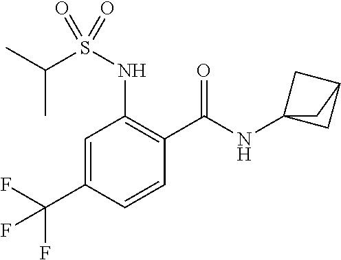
C1=C(C(F)(F)F)C=CC(C(=O)NC23CC(C2)C3)=C1NS(C(C)C)(=O)=O
